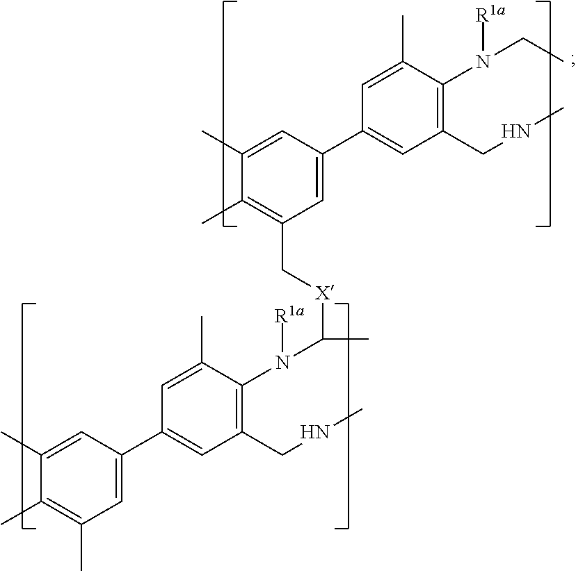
C1=C(C2=CC(CNC)=C(N(CC)[R1a])C(C)=C2)C=C(C)C(C)=C1C[X]C(N(C1=C(CNC)C=C(C2=CC(C)=C(C)C(C)=C2)C=C1C)[R1a])C
